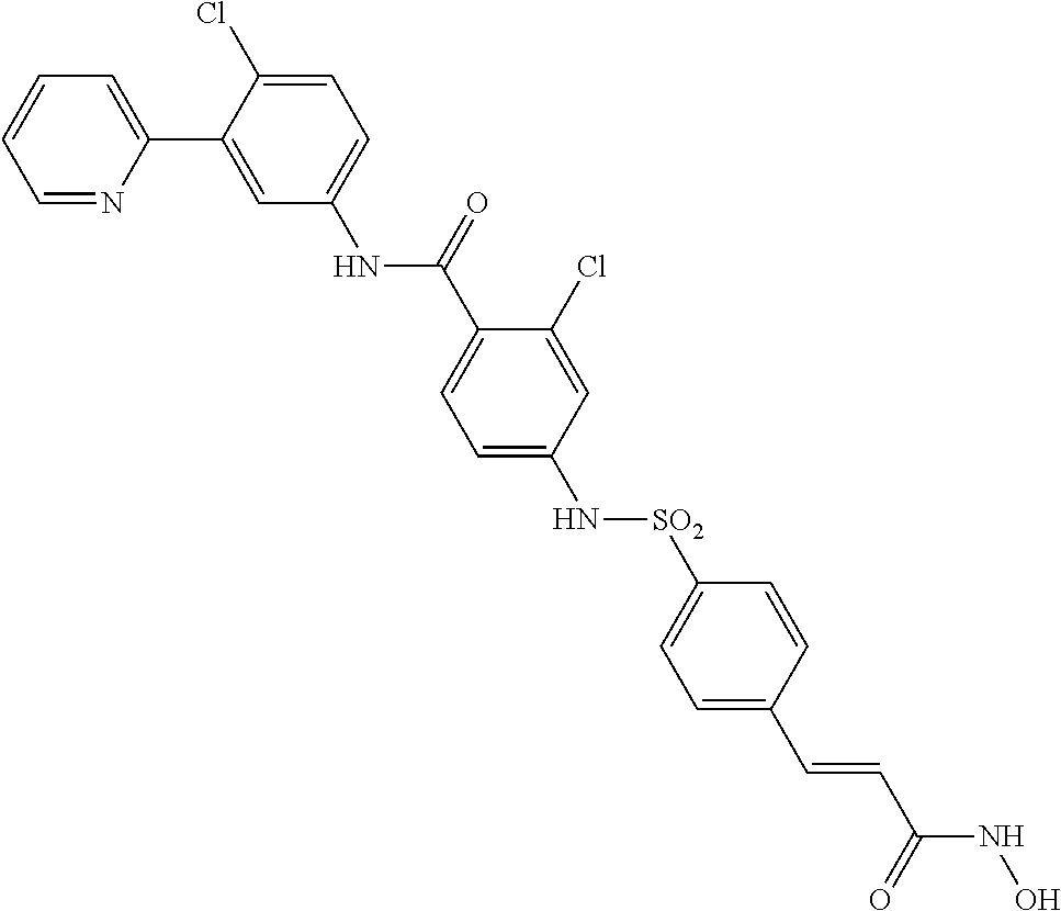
N(C1=CC=C(Cl)C(C2=CC=CC=N2)=C1)C(=O)C1=CC=C(N[SO2]C2=CC=C(C=CC(NO)=O)C=C2)C=C1Cl
